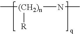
C[(CH2)n](NC)[R]
